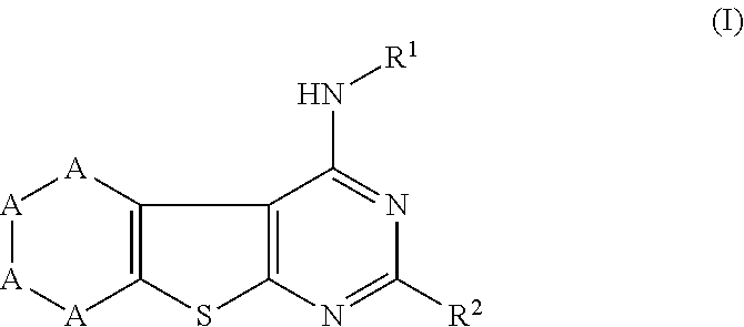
[A]1[A][A]C2=C([A]1)C1=C(S2)N=C([R2])N=C1N[R1]
